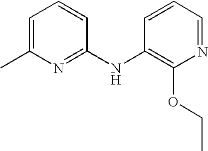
C1=C(C)N=C(NC2=C(OCC)N=CC=C2)C=C1
